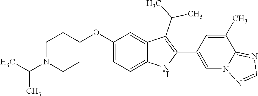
C1(OC2=CC=C3C(=C2)C(C(C)C)=C(C2=CN4C(=NC=N4)C(C)=C2)N3)CCN(C(C)C)CC1
